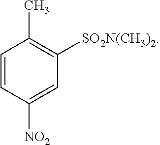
C1=CC([NO2])=CC([SO2N(CH3)2])=C1C
